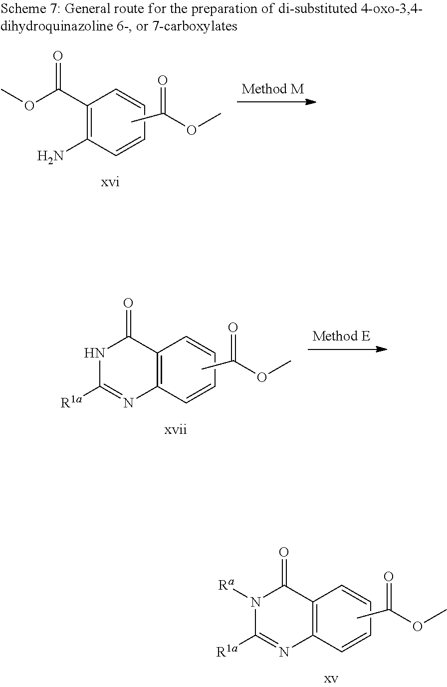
C1(C(OC)=O)=C(N)C=CC=C1.O=C(OC)C.C12=C(C=CC=C1)N=C([R1a])NC2=O.O=C(OC)C.C12=C(C=CC=C1)N=C([R1a])N([Ra])C2=O.O=C(OC)C
